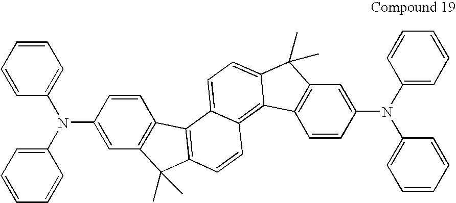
C1=CC(N(C2=CC=CC=C2)C2=CC=CC=C2)=CC2=C1C1=C(C2(C)C)C=CC2=C3C(=CC=C12)C(C)(C)C1=C3C=CC(N(C2=CC=CC=C2)C2=CC=CC=C2)=C1
